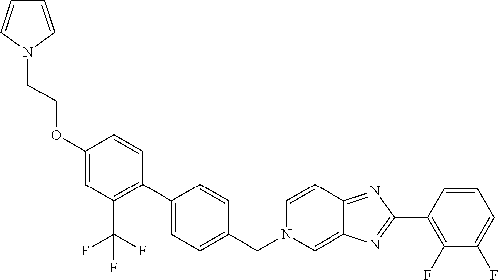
C1(OCCN2C=CC=C2)=CC(C(F)(F)F)=C(C2=CC=C(CN3C=C4C(=NC(C5=C(F)C(F)=CC=C5)=N4)C=C3)C=C2)C=C1
